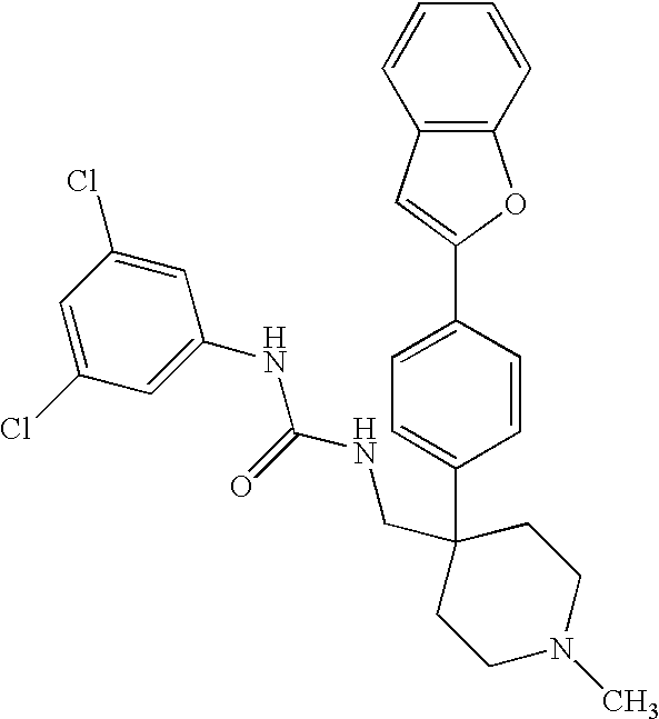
C1=CC(C2=CC3=C(O2)C=CC=C3)=CC=C1C1(CNC(NC2=CC(Cl)=CC(Cl)=C2)=O)CCN(C)CC1
